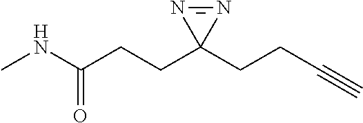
N1=NC1(CCC#C)CCC(NC)=O
